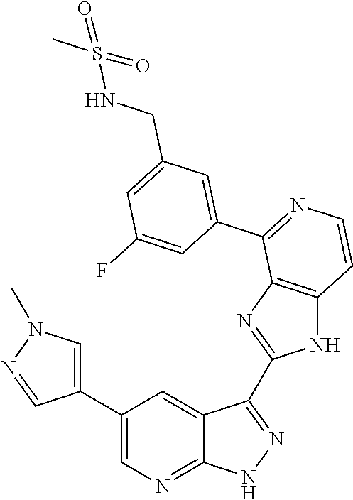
C1(C2=CN=C3C(=C2)C(C2=NC4=C(N2)C=CN=C4C2=CC(CNS(C)(=O)=O)=CC(F)=C2)=N[N H]3)=CN(C)N=C1
